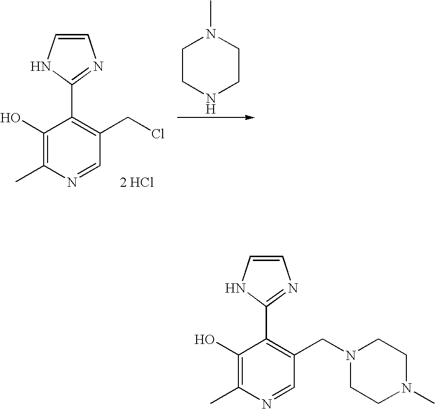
C1(O)=C(C)N=CC(CCl)=C1C1=NC=CN1.[2 HCl].C1CNCCN1C.C1(O)=C(C)N=CC(CN2CCN(C)CC2)=C1C1=NC=CN1
